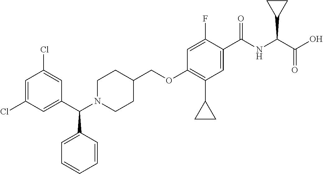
C1=C(Cl)C=C(C(C2=CC=CC=C2)N2CCC(COC3=C(C4CC4)C=C(C(=O)NC(C4CC4)C(=O)O)C(F)=C3)CC2)C=C1Cl
